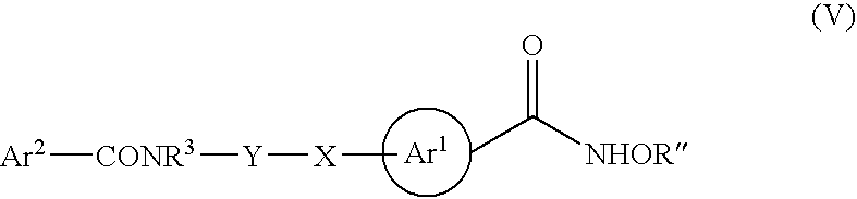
CC([NHOR])=O.C[X][Y][CONR3][Ar2]
